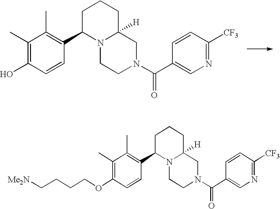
C1(C)=C(O)C=CC(C2N3C([H])(CCC2)CN(C(C2=CN=C([CF3])C=C2)=O)CC3)=C1C.C1(C)=C(OCCCC[Me2N])C=CC(C2N3C([H])(CCC2)CN(C(C2=CN=C([CF3])C=C2)=O)CC3)=C1C
